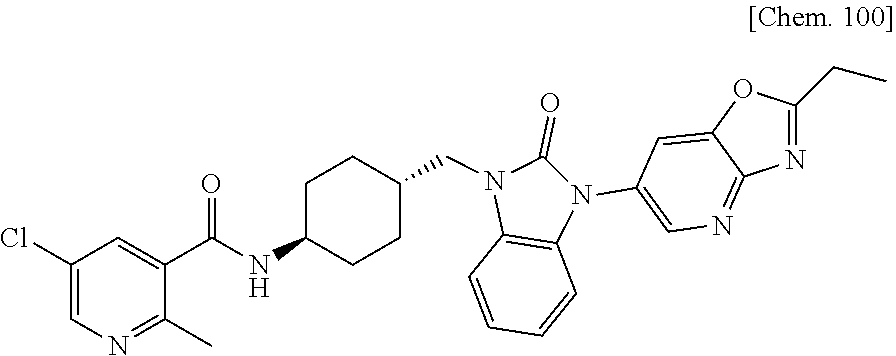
C1(C)=NC=C(Cl)C=C1C(=O)NC1CCC(CN2C(=O)N(C3=CN=C4N=C(CC)OC4=C3)C3=C2C=CC=C3)CC1
